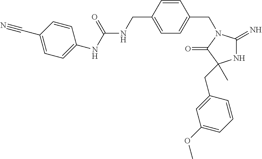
N1C(=N)N(CC2=CC=C(CNC(NC3=CC=C(C#N)C=C3)=O)C=C2)C(=O)C1(C)CC1=CC(OC)=CC=C1
